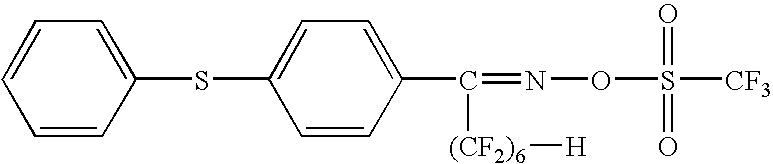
S(C1=CC=C(C([(CF2)6][H])=NOS(=O)(=O)[CF3])C=C1)C1=CC=CC=C1
